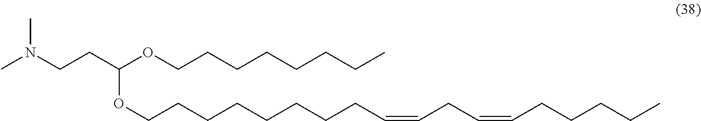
C(C(OCCCCCCCC)OCCCCCCCCC=CCC=CCCCCC)CN(C)C
